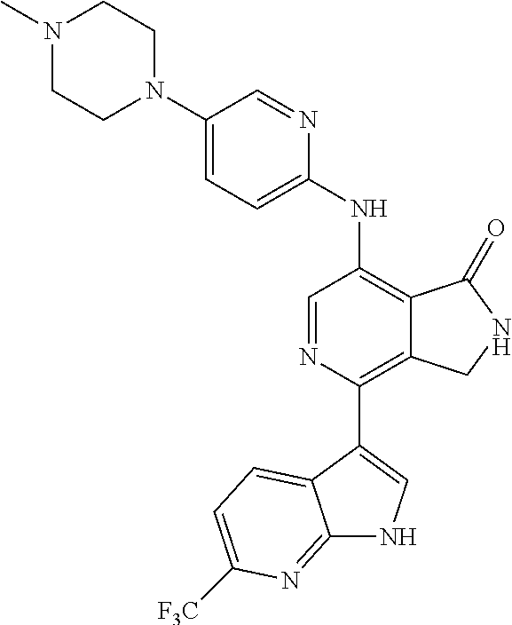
C1(N2CCN(C)CC2)=CC=C(NC2=C3C(=C(C4=CNC5=NC([F3C])=CC=C54)N=C2)CNC3=O)N=C1
